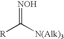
[R]C([N(Alk)3])=[NOH]
